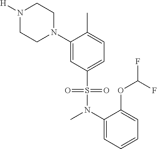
N1([H])CCN(C2=CC(S(N(C3=CC=CC=C3OC(F)F)C)(=O)=O)=CC=C2C)CC1
